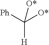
[Ph]C([O*])([H])[O*]
